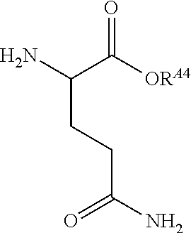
NC(C([ORA4])=O)CCC(N)=O
